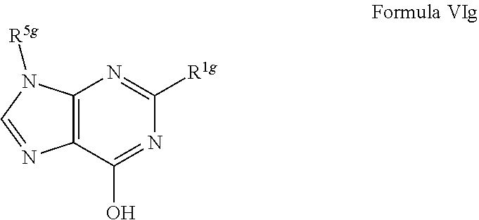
C12=C(C(O)=NC([R1g])=N1)N=CN2[R5g]
